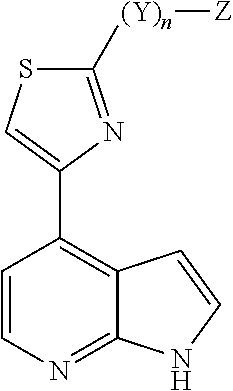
C1([(Y)n][Z])=NC(C2=C3C(=NC=C2)NC=C3)=CS1
